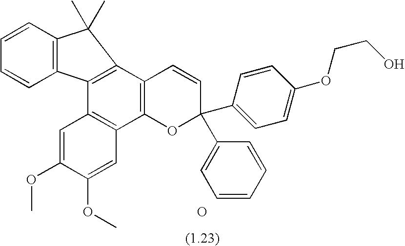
C1=C(OC)C(OC)=CC2=C1C1=C(C3=C2OC(C2=CC=C(OCCO)C=C2)(C2=CC=CC=C2)C=C3)C(C)(C)C2=C1C=CC=C2.O
